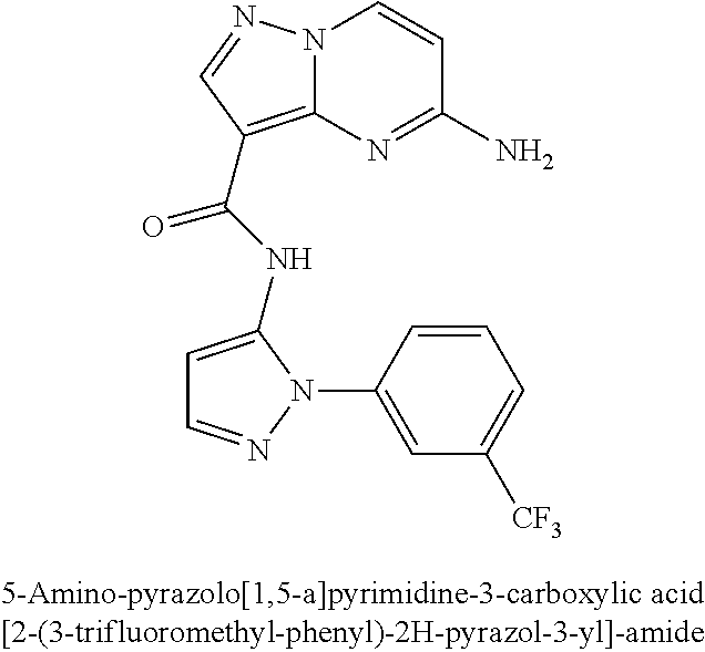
N12C(=C(C(NC3=CC=NN3C3=CC([CF3])=CC=C3)=O)C=N1)N=C(N)C=C2
